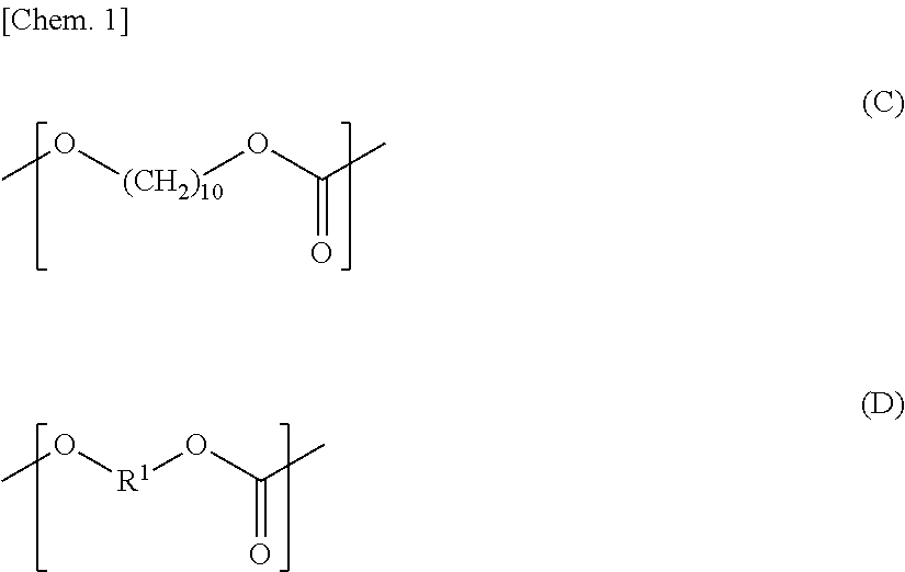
CO[(CH2)10]OC(C)=O.C(=O)(O[R1]OC)C
